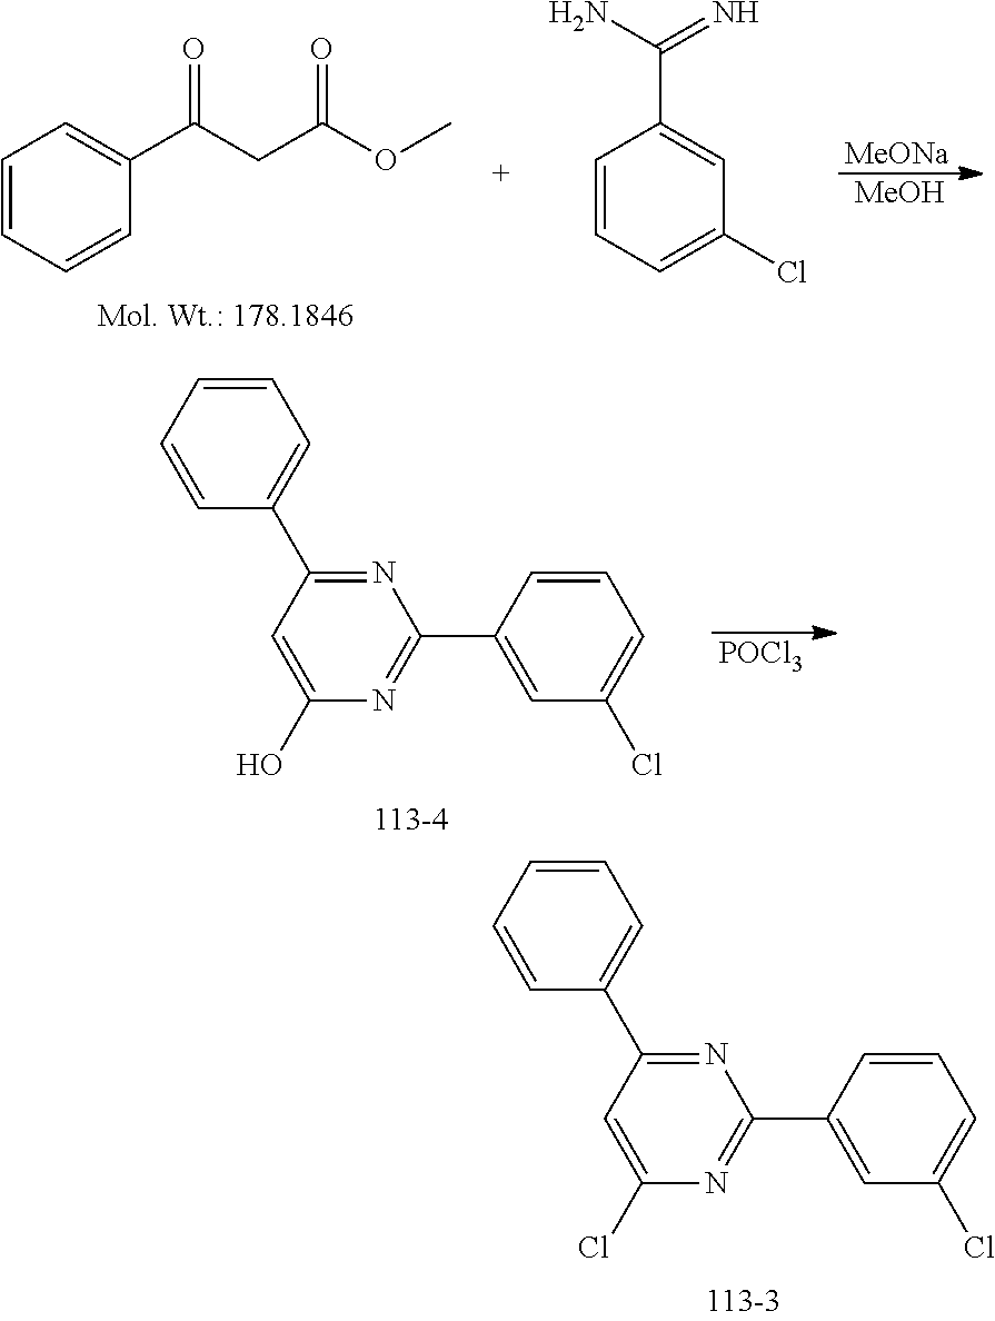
C1=CC=CC(C2=NC(C3=CC(Cl)=CC=C3)=NC(Cl)=C2)=C1.C1=CC=CC(C(CC(OC)=O)=O)=C1.C1=CC=C(Cl)C=C1C(N)=N.[MeONa].[MeOH].C1=CC=CC(C2=NC(C3=CC(Cl)=CC=C3)=NC(O)=C2)=C1.[POCl3]
